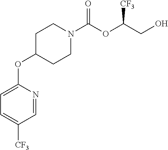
C1CN(C(OC(CO)[CF3])=O)CCC1OC1=CC=C([CF3])C=N1
